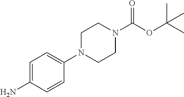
C1=C(N)C=CC(N2CCN(C(OC(C)(C)C)=O)CC2)=C1
